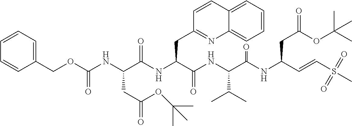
N(C(C(NC(C(NC(C=CS(C)(=O)=O)CC(=O)OC(C)(C)C)=O)C(C)C)=O)CC1=NC2=CC=CC=C2C=C1)C(C(NC(OCC1=CC=CC=C1)=O)CC(=O)OC(C)(C)C)=O
